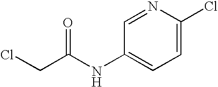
C1=NC(Cl)=CC=C1NC(CCl)=O
